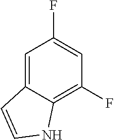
C1=C(F)C=C2C(=C1F)NC=C2
